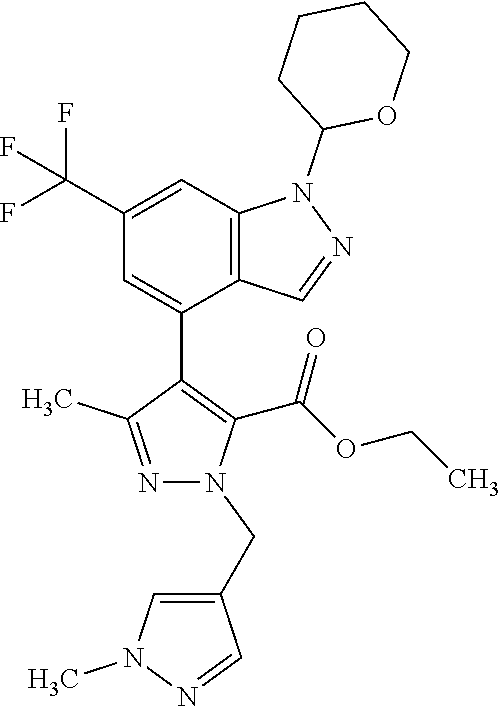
C1(C(F)(F)F)=CC2=C(C=NN2C2OCCCC2)C(C2=C(C(OCC)=O)N(CC3=CN(C)N=C3)N=C2C)=C1
